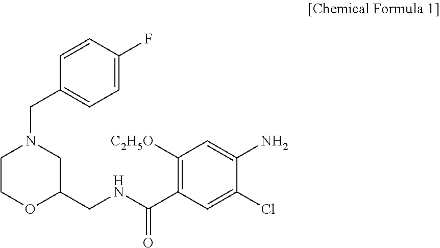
C1=CC(F)=CC=C1CN1CCOC(CNC(C2=C([C2H5O])C=C(N)C(Cl)=C2)=O)C1
